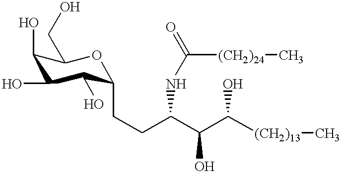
C1(O)C(CO)OC(CCC(C(C([(CH2)13]C)O)O)NC(=O)[(CH2)24]C)C(O)C1O
